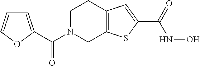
C(N1CC2=C(CC1)C=C(C(=O)NO)S2)(=O)C1=CC=CO1
